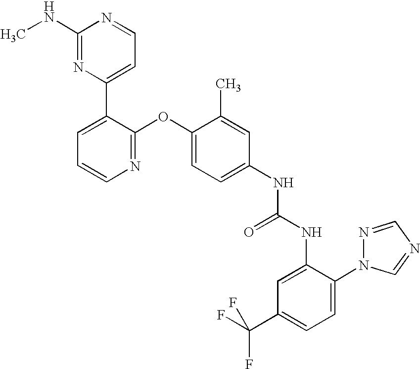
C1(NC)=NC(C2=CC=CN=C2OC2=CC=C(NC(NC3=CC(C(F)(F)F)=CC=C3N3N=CN=C3)=O)C=C2C)=CC=N1
